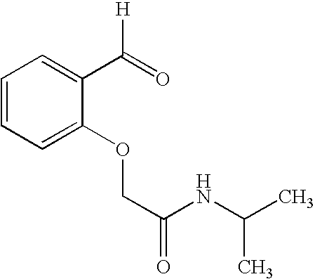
C1=CC=C(OCC(NC(C)C)=O)C(C([H])=O)=C1
